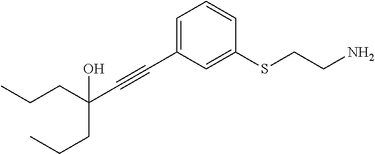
C(C#CC1=CC=CC(SCCN)=C1)(O)(CCC)CCC
